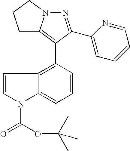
N1=C(C2=CC=CC=N2)C(C2=C3C(=CC=C2)N(C(OC(C)(C)C)=O)C=C3)=C2N1CCC2
